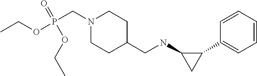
C1(C2=CC=CC=C2)C(NCC2CCN(CP(OCC)(=O)OCC)CC2)C1
